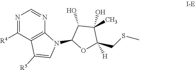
N1=C([R4])C2=C(N=C1)N(C1OC([H])(CSC)C(O)(C)C1O)C=C2[R5]
